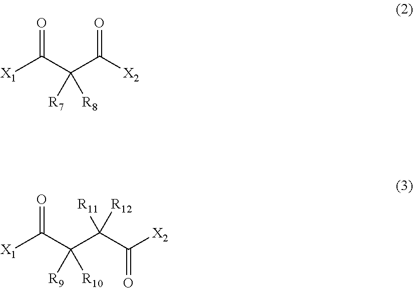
O=C(C(C([X2])=O)([R7])[R8])[X1].O=C(C(C(C([X2])=O)([R12])[R11])([R9])[R10])[X1]
